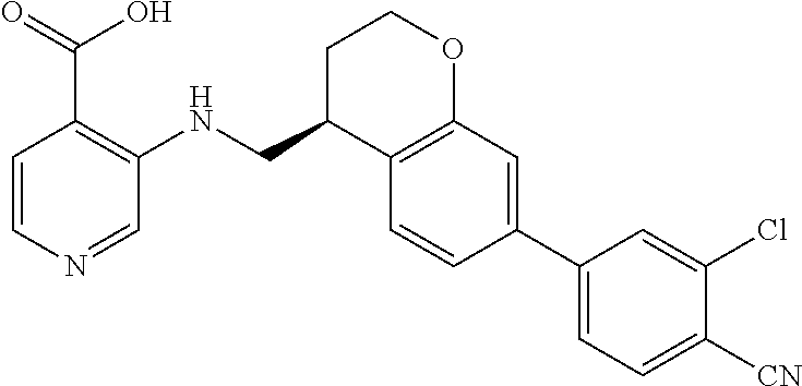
C1=CN=CC(NCC2C3=C(OCC2)C=C(C2=CC=C([CN])C(Cl)=C2)C=C3)=C1C(=O)O
